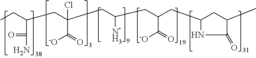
C(C(CC(CC(CC1CC(C)C(=O)N1)C(=O)[-O])N)(C(=O)[-O])Cl)C(CC)C(N)=O
